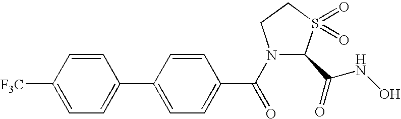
C1([F3C])=CC=C(C2=CC=C(C(=O)N3C(C(NO)=O)S(=O)(=O)CC3)C=C2)C=C1
